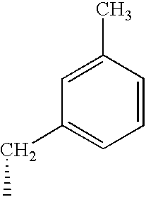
C1=CC(C)=CC(CC)=C1
